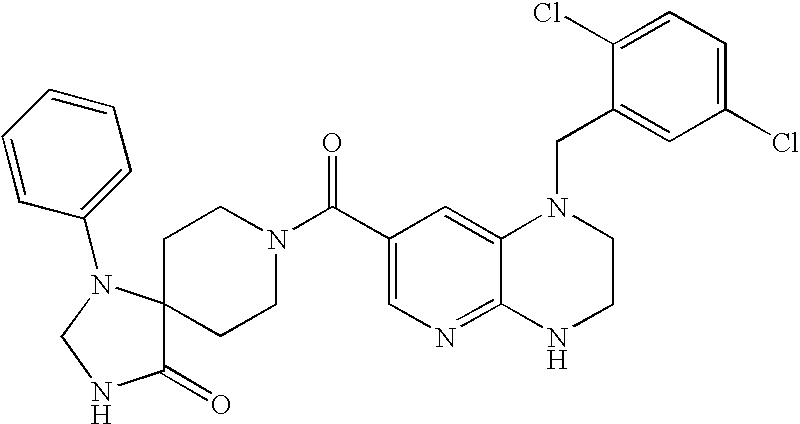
C12=NC=C(C(N3CCC4(CC3)C(=O)NCN4C3=CC=CC=C3)=O)C=C1N(CC1=CC(Cl)=CC=C1Cl)CCN2
